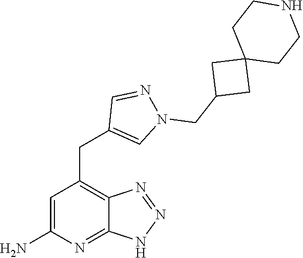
C1=C(N)N=C2C(=C1CC1=CN(CC3CC4(C3)CCNCC4)N=C1)N=NN2
